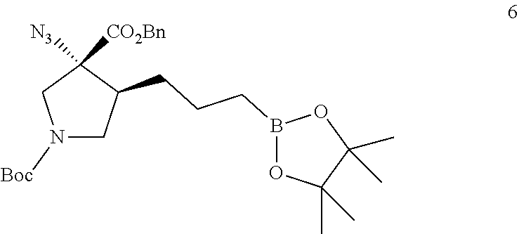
N1([Boc])CC(CCCB2OC(C)(C)C(C)(C)O2)C([CO2Bn])([N3])C1
